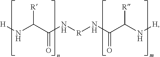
N(C(C(N[R]NC(C(N[H])[R])=O)=O)[R])[H]
